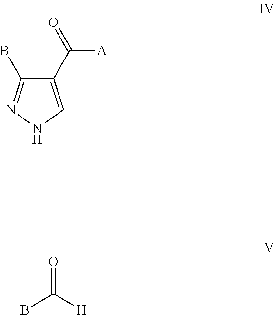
C1(C([A])=O)=CNN=C1B.BC([H])=O
